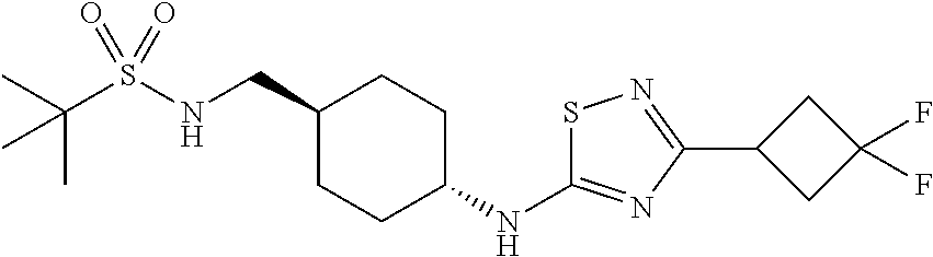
C(S(NCC1CCC(NC2=NC(C3CC(F)(F)C3)=NS2)CC1)(=O)=O)(C)(C)C
